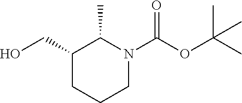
C1(CO)CCCN(C(OC(C)(C)C)=O)C1C
